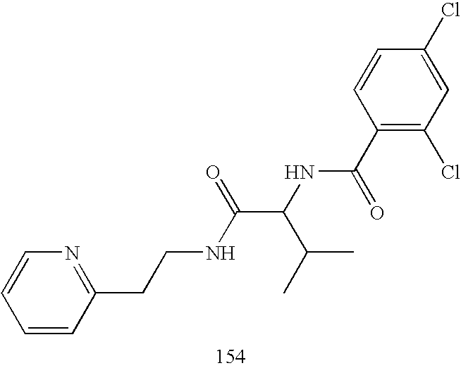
C1=CC(CCNC(C(NC(C2=C(Cl)C=C(Cl)C=C2)=O)C(C)C)=O)=NC=C1
